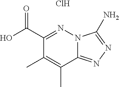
C1(C(=O)O)=NN2C(=NN=C2N)C(C)=C1C.Cl
